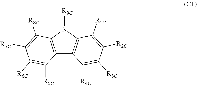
[R6C]C1=C([R5C])C2=C(C([R8C])=C1[R7C])N([R9C])C1=C2C([R4C])=C([R3C])C([R2C])=C1[R1C]
